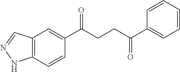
C1(C(CCC(C2=CC=CC=C2)=O)=O)=CC2=C(C=C1)NN=C2
